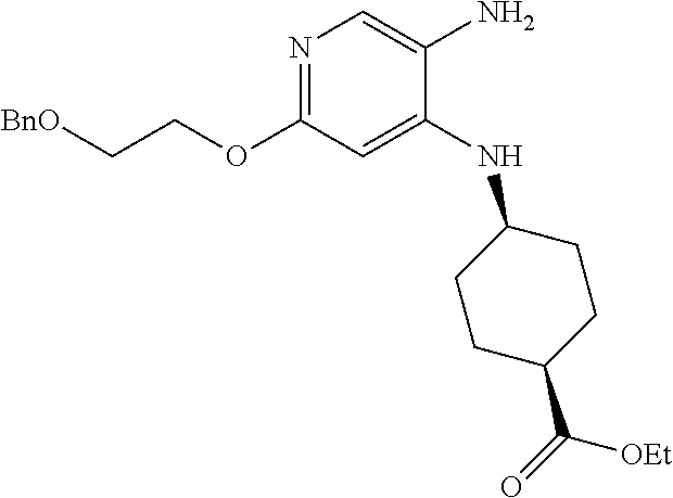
N1=C(OCC[BnO])C=C(NC2CCC(C(=O)[OEt])CC2)C(N)=C1
